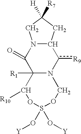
C12([R1])C(=O)N3C(c([R9])N1COS(O[Y])(O[Y])OC2[R10])CC([R7])([H])C3
